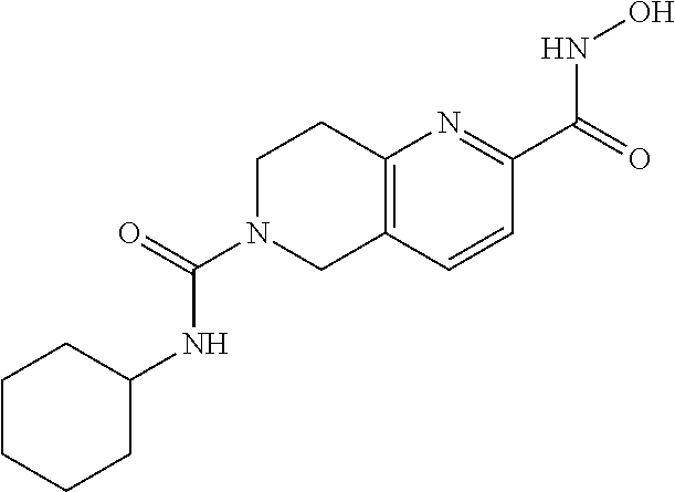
C12=C(C=CC(C(=O)NO)=N1)CN(C(=O)NC1CCCCC1)CC2
